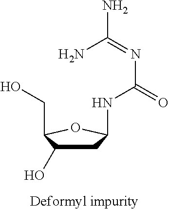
C1C(O)C(CO)OC1NC(=O)N=C(N)N
